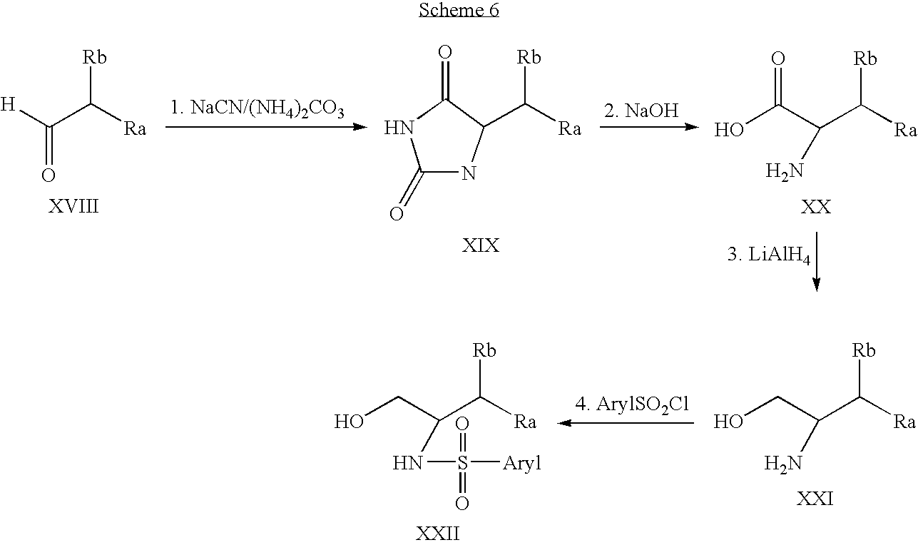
[H]C(C([Ra])[Rb])=O.C1(C([Ra])[Rb])C(=O)NC(=O)N1.OC(C(C([Ra])[Rb])N)=O.OCC(C([Ra])[Rb])N.OCC(C([Ra])[Rb])NS(=O)(=O)[Aryl]
